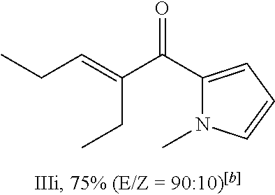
C(C(C1=CC=CN1C)=O)(=CCC)CC
